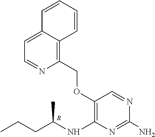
O(C1=C(NC(CCC)C)N=C(N)N=C1)CC1=C2C(=CC=N1)C=CC=C2.[R]
